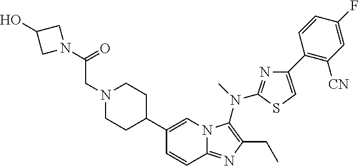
C1(C2CCN(CC(N3CC(O)C3)=O)CC2)=CN2C(=NC(CC)=C2N(C)C2=NC(C3=C([CN])C=C(F)C=C3)=CS2)C=C1
